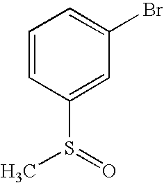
C1=CC(S(C)=O)=CC(Br)=C1
